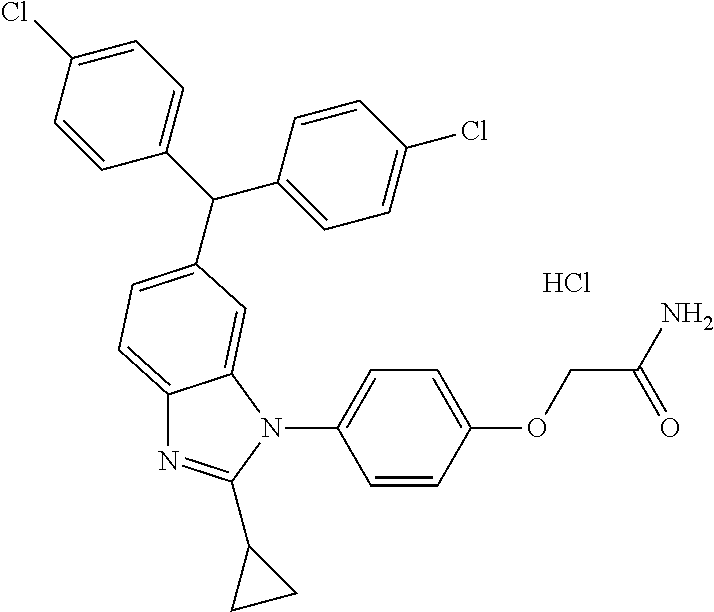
C1(N2C3=CC(C(C4=CC=C(Cl)C=C4)C4=CC=C(Cl)C=C4)=CC=C3N=C2C2CC2)=CC=C(OCC(=O)N)C=C1.Cl
